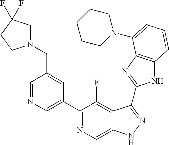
C1=NC=C(C2=NC=C3C(=C2F)C(C2=NC4=C(N2)C=CC=C4N2CCCCC2)=NN3)C=C1CN1CC(F)(F)CC1
